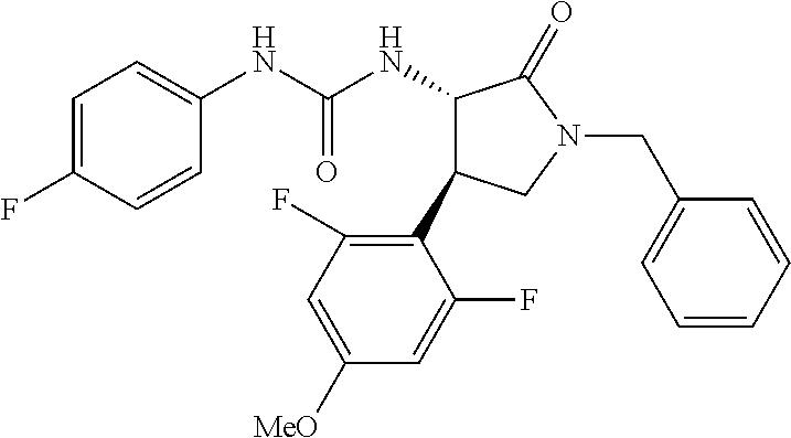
C1=C(F)C=CC(NC(NC2C(C3=C(F)C=C([MeO])C=C3F)CN(CC3=CC=CC=C3)C2=O)=O)=C1
